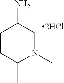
C1CC(C)N(C)CC1N
